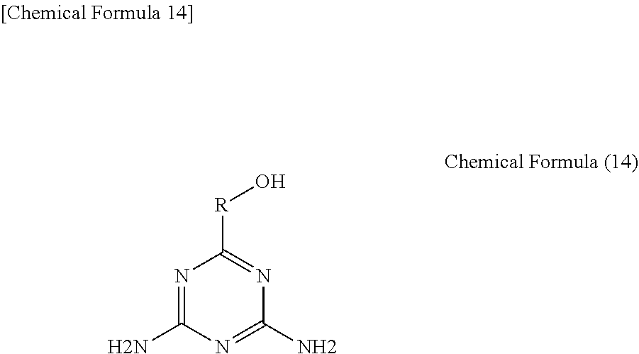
N1=C(N)N=C(N)N=C1[R]O
